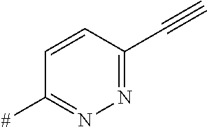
C1=CC(C#C)=NN=C1[#]
